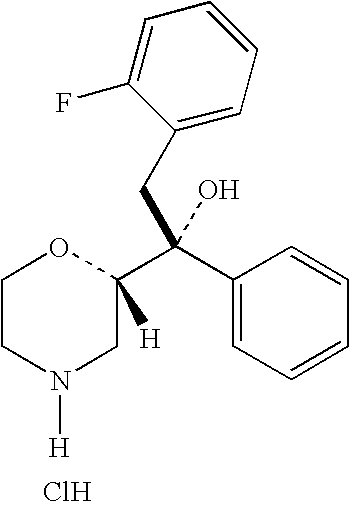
C1CN([H])CC(C(C2=CC=CC=C2)(CC2=CC=CC=C2F)O)([H])O1.Cl
